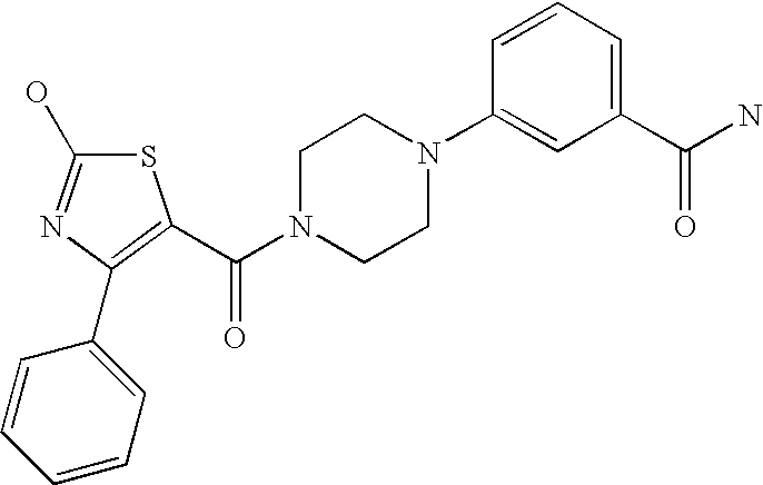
S1C(O)=NC(C2=CC=CC=C2)=C1C(N1CCN(C2=CC(C(N)=O)=CC=C2)CC1)=O
